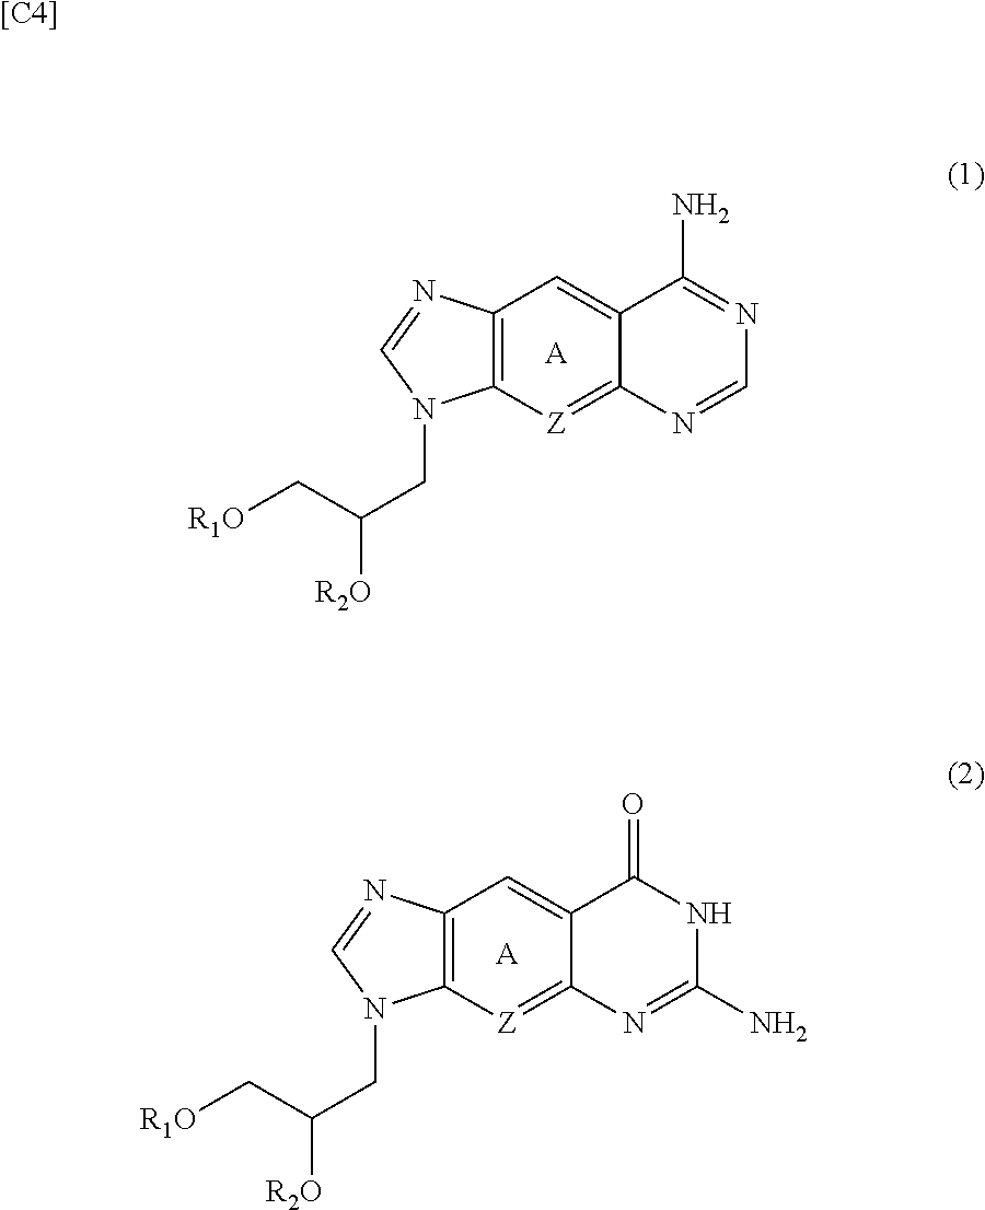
C12=C(N=CN1CC(C[R1O])[R2O])C=C1C(=[Z]2)N=CN=C1N.[A].C12=C(N=CN1CC(C[R1O])[R2O])C=C1C(=[Z]2)N=C(N)NC1=O.[A].[[C4]]
